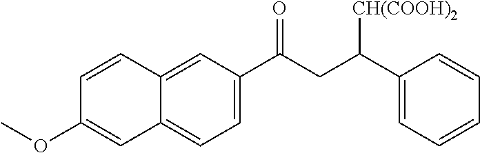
C12=CC(C(CC(C3=CC=CC=C3)[CH(COOH)2])=O)=CC=C1C=C(OC)C=C2
